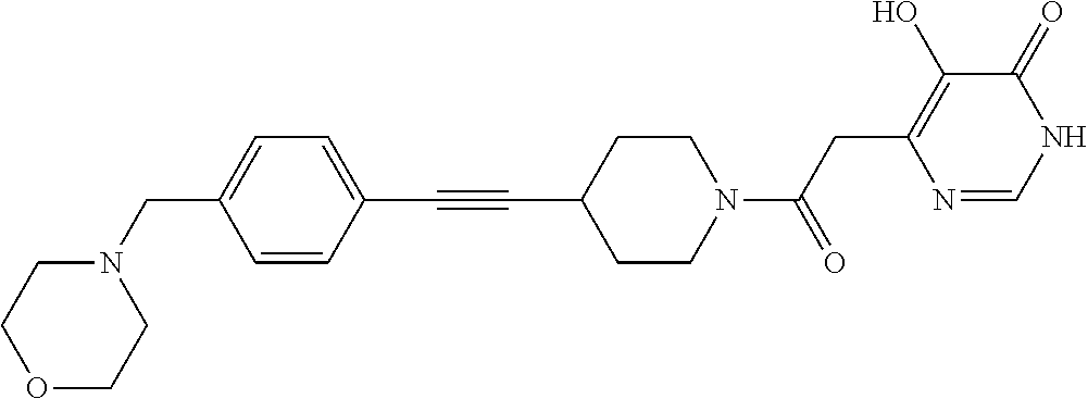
C1(C#CC2=CC=C(CN3CCOCC3)C=C2)CCN(C(CC2=C(O)C(=O)NC=N2)=O)CC1
